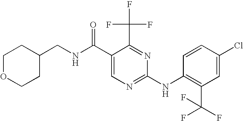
C(NC(C1=CN=C(NC2=C(C(F)(F)F)C=C(Cl)C=C2)N=C1C(F)(F)F)=O)C1CCOCC1
